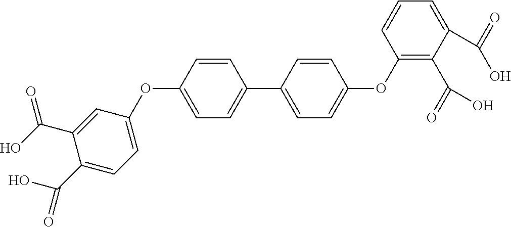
C1=CC(OC2=CC=C(C(O)=O)C(C(O)=O)=C2)=CC=C1C1=CC=C(OC2=C(C(O)=O)C(C(=O)O)=CC=C2)C=C1
